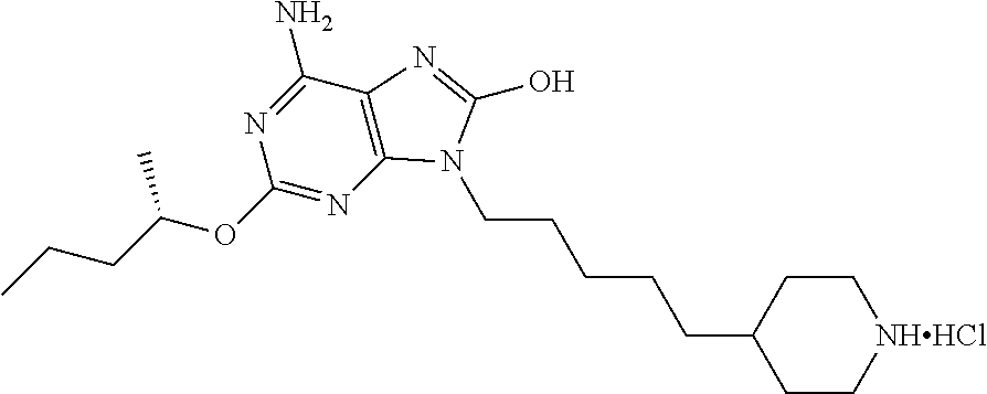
C12=C(C(N)=NC(OC(CCC)C)=N1)N=C(O)N2CCCCCC1CC[NHHCl]CC1
